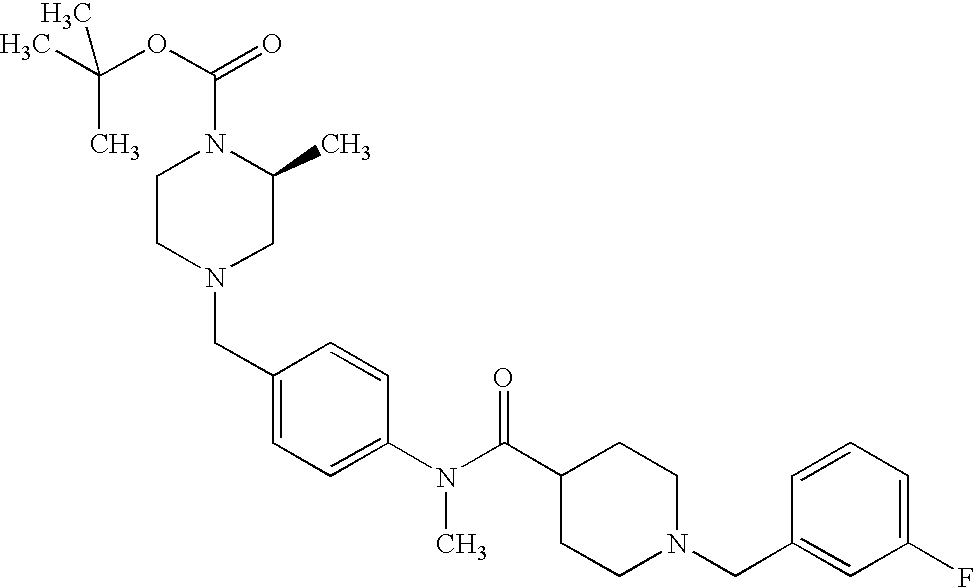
CC(OC(=O)N1CCN(CC2=CC=C(N(C(C3CCN(CC4=CC(F)=CC=C4)CC3)=O)C)C=C2)CC1C)(C)C
